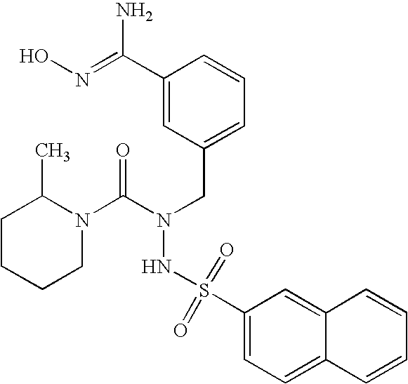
C1(C(=NO)N)=CC(CN(C(=O)N2CCCCC2C)NS(C2=CC=C3C(=C2)C=CC=C3)(=O)=O)=CC=C1
